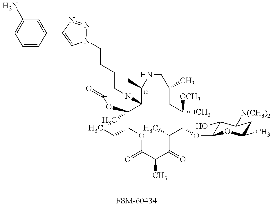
C1(CC)C2(C)C(N(CCCCN3N=NC(C4=CC(N)=CC=C4)=C3)C(=O)O2)C(C=C)NCC(C)CC([OCH3])(C)C(OC2C(O)C([N(CH3)2])CC(C)O2)C(C)C(=O)C(C)C(=O)O1.[FSM-60434]
